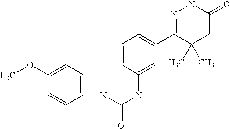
C1(OC)=CC=C(NC(NC2=CC(C3=NNC(=O)CC3(C)C)=CC=C2)=O)C=C1
